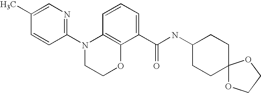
C1(N2CCOC3=C2C=CC=C3C(NC2CCC3(CC2)OCCO3)=O)=NC=C(C)C=C1
